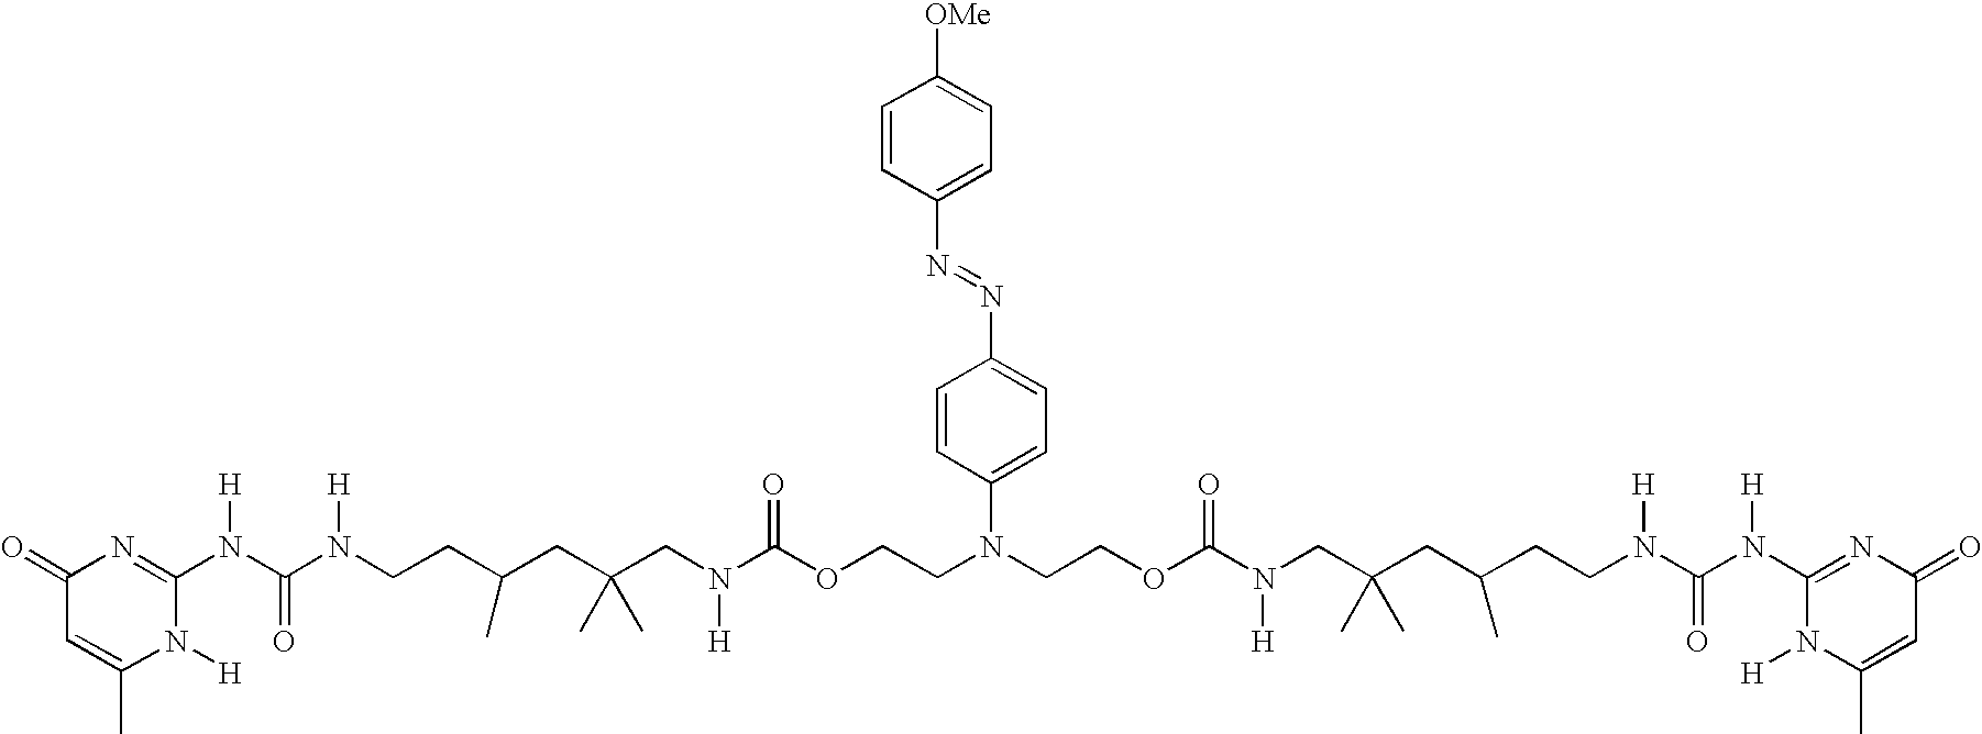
C1=C(C)N([H])C(N(C(N(CCC(CC(CN(C(OCCN(C2=CC=C(N=NC3=CC=C([OMe])C=C3)C=C2)CCOC(N(CC(CC(CCN(C(N(C2=NC(=O)C=C(C)N2[H])[H])=O)[H])C)(C)C)[H])=O)=O)[H])(C)C)C)[H])=O)[H])=NC1=O
